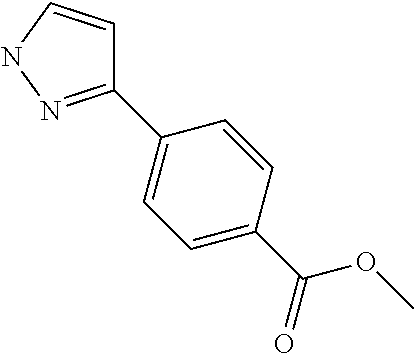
C1=C(C(OC)=O)C=CC(C2=NNC=C2)=C1
